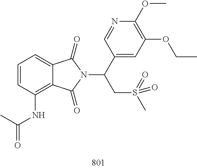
C1=CC(NC(C)=O)=C2C(=C1)C(=O)N(C(C1=CC(OCC)=C(OC)N=C1)CS(=O)(C)=O)C2=O
